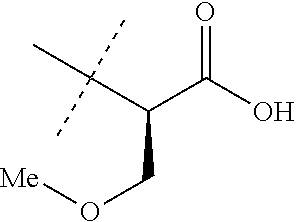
O=C(O)C(C(C)(C)C)CO[Me]
